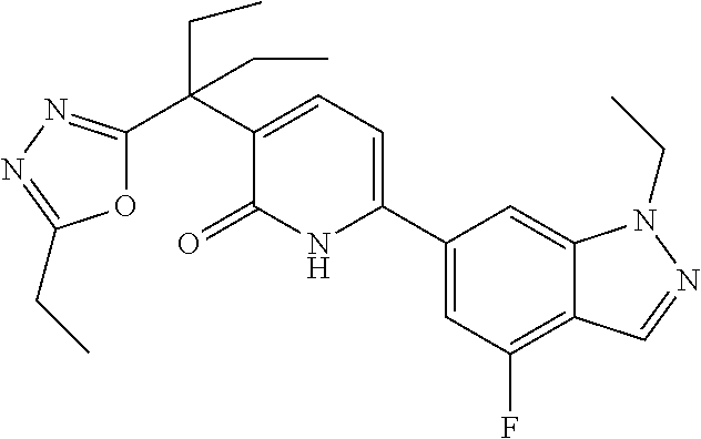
C1(C2=CC=C(C(C3=NN=C(CC)O3)(CC)CC)C(=O)N2)=CC(F)=C2C(=C1)N(CC)N=C2
